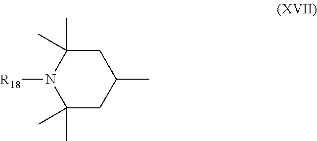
C1C(C)(C)N([R18])C(C)(C)CC1C
